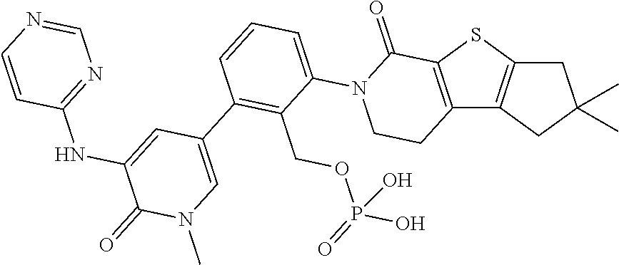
C12=C(SC3=C1CC(C)(C)C3)C(=O)N(C1=CC=CC(C3=CN(C)C(=O)C(NC4=NC=NC=C4)=C3)=C1COP(O)(=O)O)CC2
